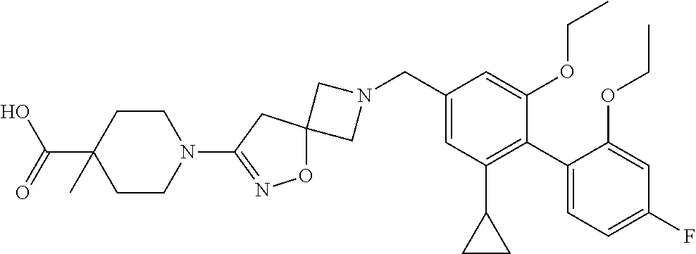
C1N(CC2=CC(C3CC3)=C(C3=CC=C(F)C=C3OCC)C(OCC)=C2)CC12ON=C(N1CCC(C(O)=O)(C)CC1)C2
